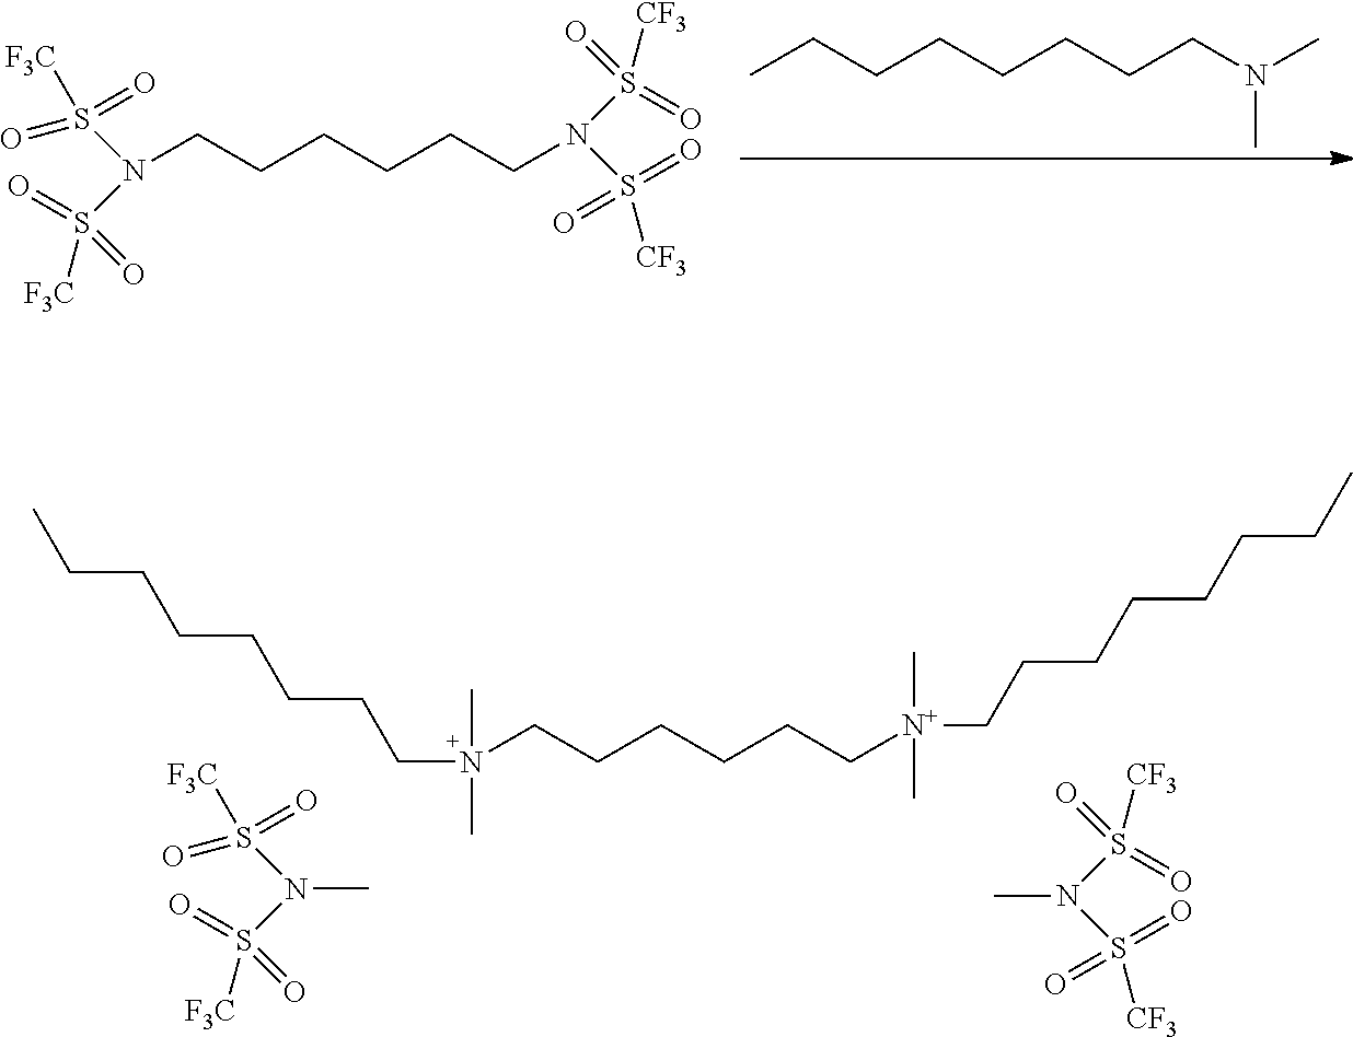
CCCCCCCCN(CCCCCC[N+](CCCCCCCC)(C)C)(C)C.CN(S([CF3])(=O)=O)S(=O)(=O)[CF3].N(S(=O)(=O)[F3C])(S(=O)(=O)[F3C])C.CCCCCCCCN(C)C.N(CCCCCCN(S([CF3])(=O)=O)S(=O)(=O)[CF3])(S(=O)(=O)[F3C])S(=O)(=O)[F3C]
